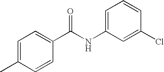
C1=C(C)C=CC(C(NC2=CC=CC(Cl)=C2)=O)=C1
